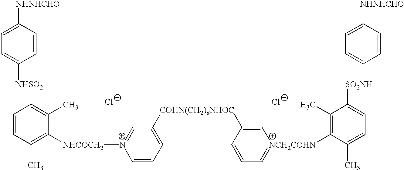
[NHNHCHO]C1=CC=C([NHSO2]C2=C(C)C([NHCOCH2][N+]3=CC([COHN(CH2)8NHOC]C4=C[NCH2COHN](C5=C(C)C([SO2NH]C6=CC=C([NHNHCHO])C=C6)=CC=C5C)=CC=C4)=CC=C3)=C(C)C=C2)C=C1.[Cl-].[Cl-]
